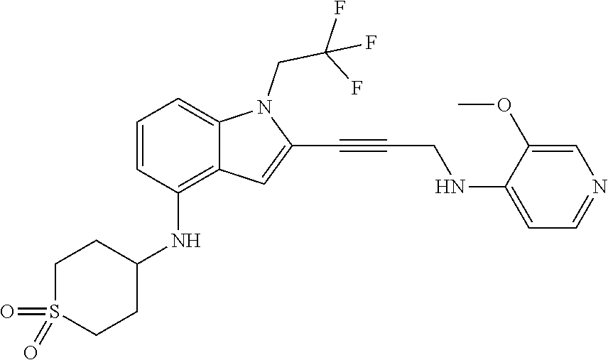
C(C#CC1=CC2=C(NC3CCS(=O)(=O)CC3)C=CC=C2N1CC(F)(F)F)NC1=CC=NC=C1OC
